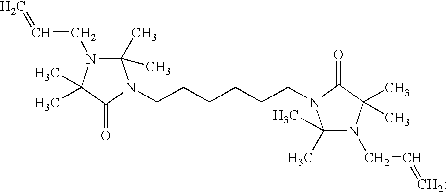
C(CN1C(C)(C)N(CCCCCCN2C(C)(C)N(CC=[CH2:])C(C)(C)C2=O)C(=O)C1(C)C)=C
